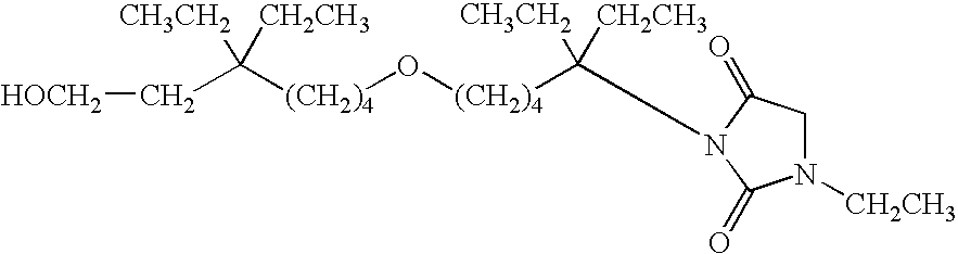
[(CH2)4](C([CH3CH2])([CH2CH3])C[HOCH2])O[(CH2)4]C([CH3CH2])([CH2CH3])N1C(=O)CN([CH2CH3])C1=O
